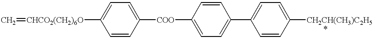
C=[CHCO2(CH2)6O]C1=CC=C([COO]C2=CC=C(C3=CC=C([CH2CH(CH3)C2H5])C=C3)C=C2)C=C1
